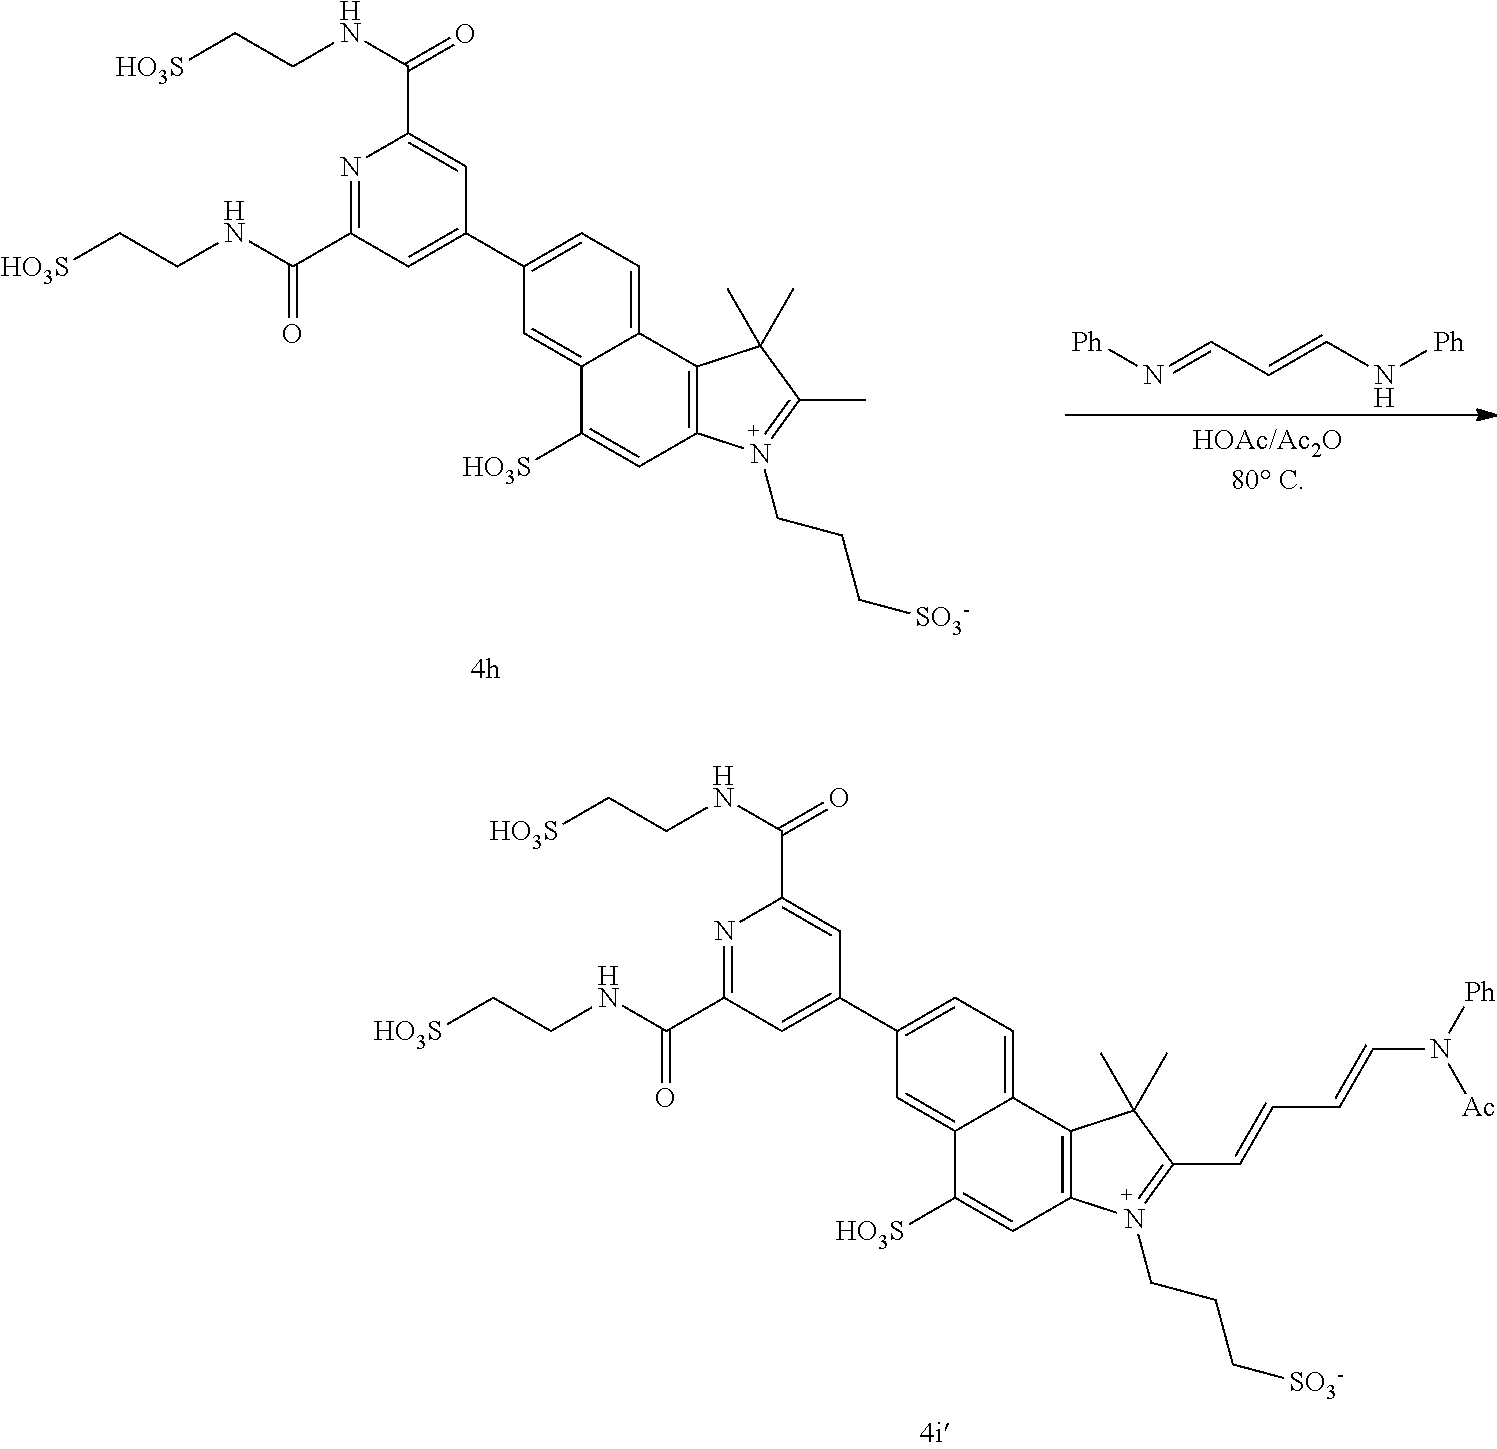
N1=C(C(NCC[HO3S])=O)C=C(C2=CC=C3C(=C2)C([HO3S])=CC2=C3C(C)(C)C(C=CC=CN([Ph])[Ac])=N2CCC[SO3-])C=C1C(NCC[HO3S])=O.[Ph]N=CC=CN[Ph].N1=C(C(NCC[HO3S])=O)C=C(C2=CC=C3C(=C2)C([HO3S])=CC2=C3C(C)(C)C(C)=N2CCC[SO3-])C=C1C(NCC[HO3S])=O
